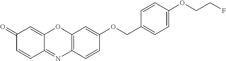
C12=C(C=CC(OCC3=CC=C(OCCF)C=C3)=C1)N=C1C(=CC(=O)C=C1)O2
